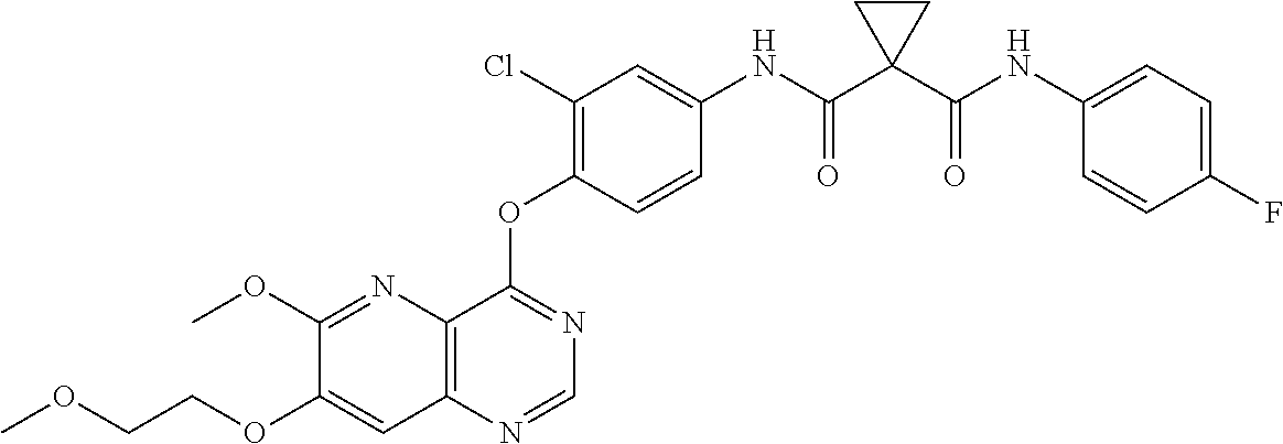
C1(OC)=NC2=C(C=C1OCCOC)N=CN=C2OC1=C(Cl)C=C(NC(C2(C(NC3=CC=C(F)C=C3)=O)CC2)=O)C=C1
